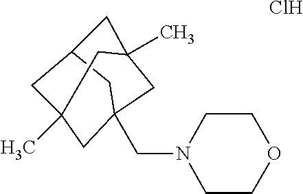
N1(CC23CC4(C)CC(CC(C)(C2)C4)C3)CCOCC1.Cl
